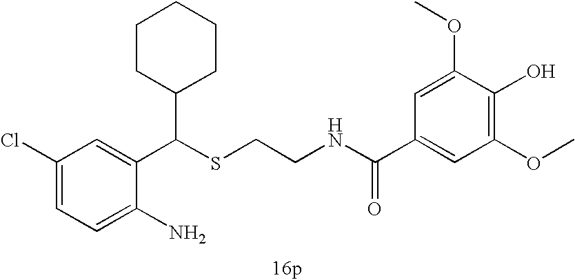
C1=C(N)C(C(SCCNC(C2=CC(OC)=C(O)C(OC)=C2)=O)C2CCCCC2)=CC(Cl)=C1
